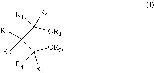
C([R2])(C([OR3])([R4])[R4])([R1])C([OR3])([R4])[R4]
